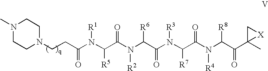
C(CC(N(C(C(N(C(C(N(C(C(N(C(C(C1(C)[X]C1)=O)[R8])[R4])=O)[R7])[R3])=O)[R6])[R2])=O)[R5])[R1])=O)N1CCN(C)CC1
